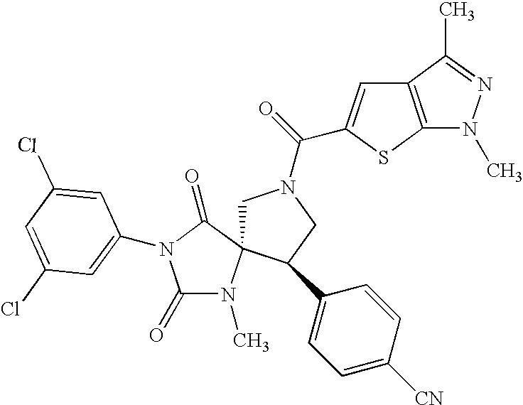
ClC1=CC(N2C(=O)N(C)C3(CN(C(=O)C4=CC5=C(S4)N(C)N=C5C)CC3C3=CC=C([CN])C=C3)C2=O)=CC(Cl)=C1
